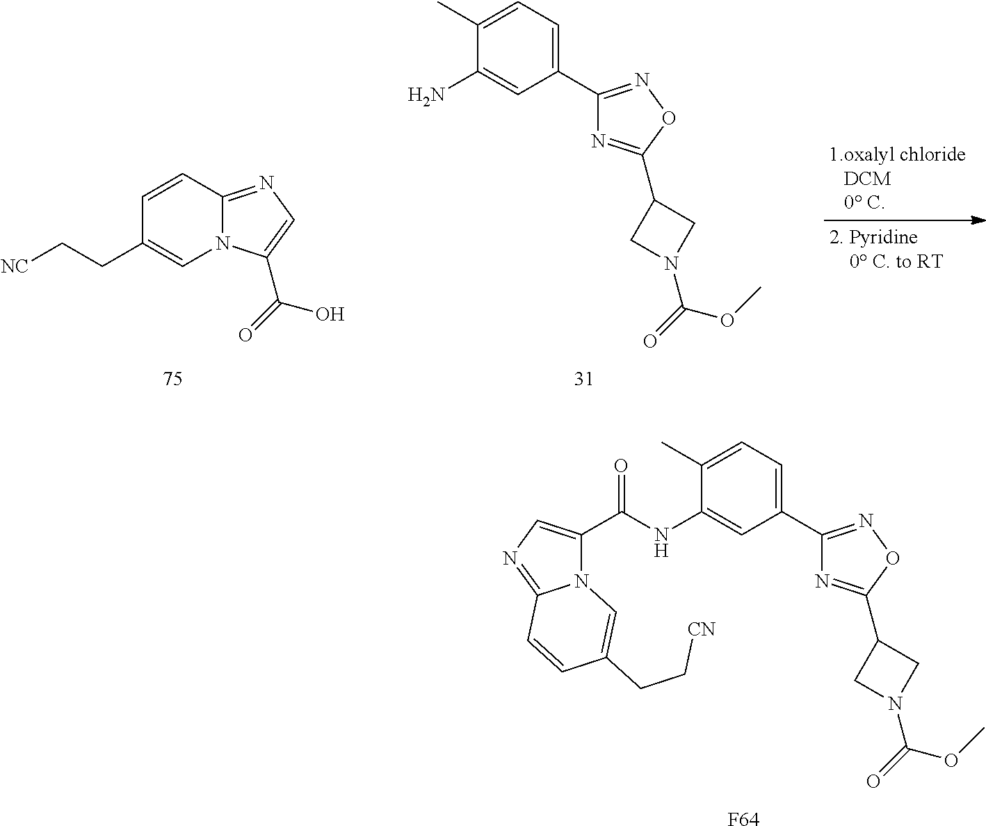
C1(C2=NOC(C3CN(C(=O)OC)C3)=N2)=CC=C(C)C(NC(=O)C2=CN=C3N2C=C(CC[CN])C=C3)=C1.[F64].[NC]CCC1=CN2C(=NC=C2C(=O)O)C=C1.C1(C2=NOC(C3CN(C(=O)OC)C3)=N2)=CC=C(C)C(N)=C1
